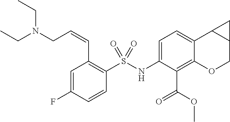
C1=C(NS(C2=C(C=CCN(CC)CC)C=C(F)C=C2)(=O)=O)C(C(OC)=O)=C2C(=C1)C1C(CO2)C1
